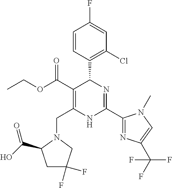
C1=CC(C2C(C(=O)OCC)=C(CN3C(C(O)=O)CC(F)(F)C3)NC(C3=NC(C(F)(F)F)=CN3C)=N2)=C(Cl)C=C1F
